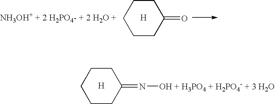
C1CC(=O)CCC1.[H].C1CC(=N[OH + H3PO4 + H2PO4- + 3 H2O])CCC1.[H]
